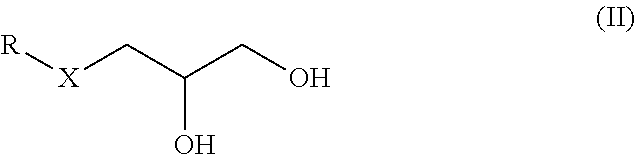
[X](CC(CO)O)[R]
